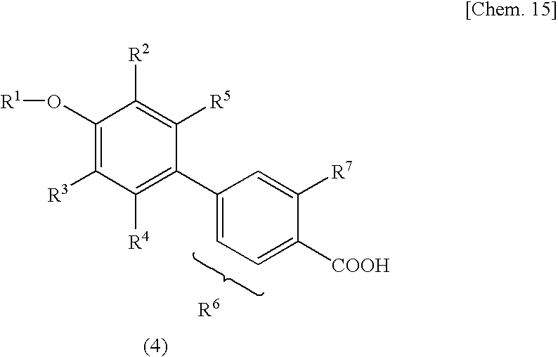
C1(O[R1])=C([R3])C([R4])=C(C2=CC=C([COOH])C([R7])=C2)C([R5])=C1[R2]
